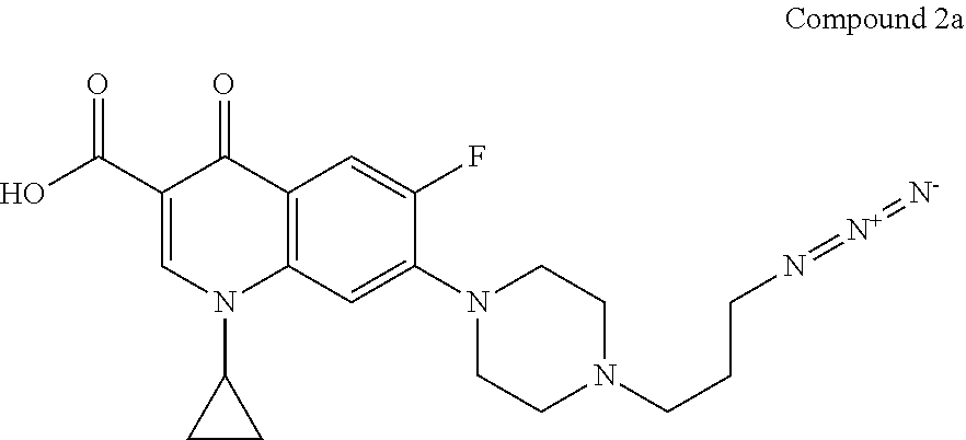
C1(C(O)=O)=CN(C2CC2)C2=C(C1=O)C=C(F)C(N1CCN(CCCN=[N+]=[N-])CC1)=C2
